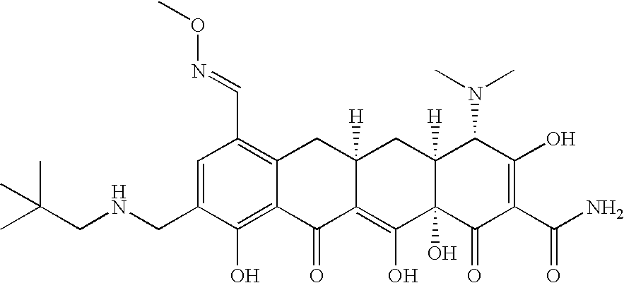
N(CC1=CC(C=NOC)=C2C(=C1O)C(=O)C1=C(O)C3(O)C([H])(CC1([H])C2)C(N(C)C)C(O)=C(C(N)=O)C3=O)CC(C)(C)C
